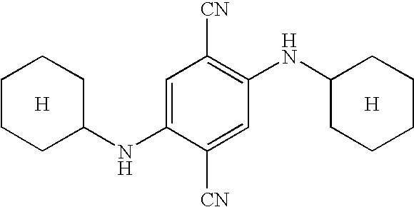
C1CCCC(NC2=CC([CN])=C(NC3CCCCC3)C=C2[CN])C1.[H].[H]
